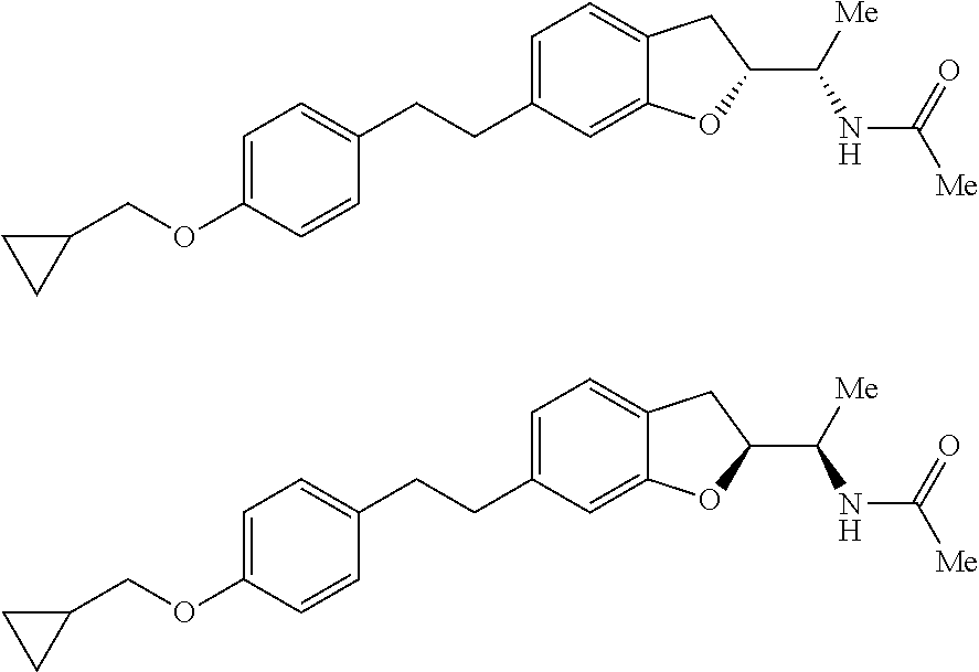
C1=C(OCC2CC2)C=CC(CCC2=CC=C3C(=C2)OC(C([Me])NC([Me])=O)C3)=C1.C1=C(OCC2CC2)C=CC(CCC2=CC=C3C(=C2)OC(C([Me])NC([Me])=O)C3)=C1
